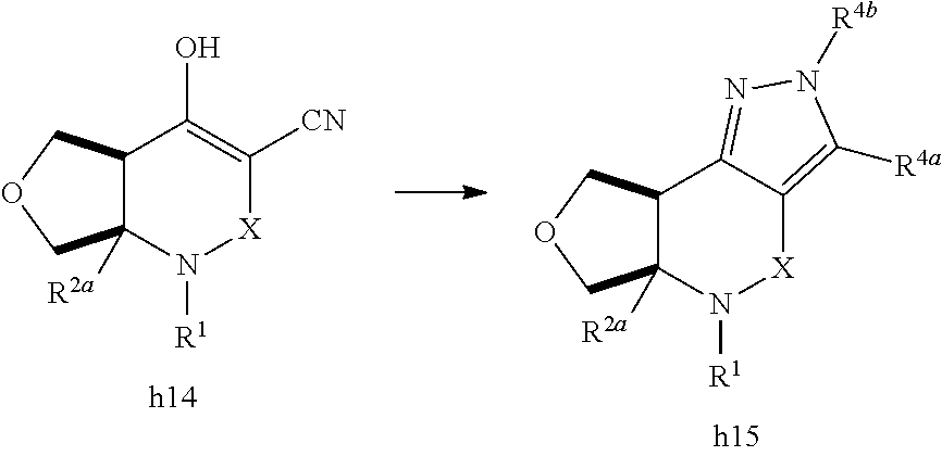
C12C([R2a])(N([R1])[X]C([CN])=C1O)COC2.C12C([R2a])(N([R1])[X]C3=C([R4a])N([R4b])N=C13)COC2
